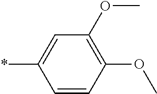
C1=CC(OC)=C(OC)C=C1*
